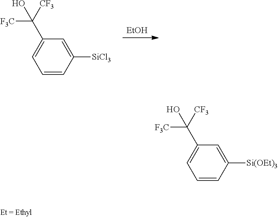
[EtOH].C1=CC([SiCl3])=CC(C([CF3])([F3C])O)=C1.C1=CC([Si(OEt)3])=CC(C([CF3])([F3C])O)=C1
